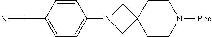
N#CC1=CC=C(N2CC3(C2)CCN([Boc])CC3)C=C1
